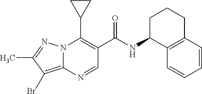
N12C(=C(Br)C(C)=N1)N=CC(C(=O)NC1C3=C(CCC1)C=CC=C3)=C2C1CC1
